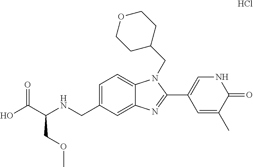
C1=C(CNC(C(O)=O)COC)C=C2C(=C1)N(CC1CCOCC1)C(C1=CNC(=O)C(C)=C1)=N2.Cl
